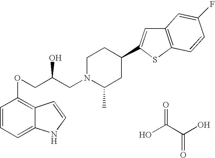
C1=CC=C2C(=C1OCC(CN1C(C)CC(C3=CC4=C(S3)C=CC(F)=C4)CC1)O)C=CN2.OC(C(O)=O)=O
